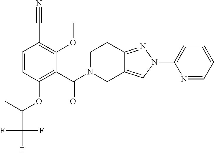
C12=NN(C3=CC=CC=N3)C=C1CN(C(=O)C1=C(OC(C(F)(F)F)C)C=CC(C#N)=C1OC)CC2
